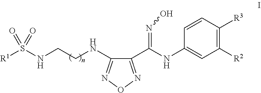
C1(C(NC2=CC([R2])=C([R3])C=C2)=NO)=NON=C1NCCNS([R1])(=O)=O
